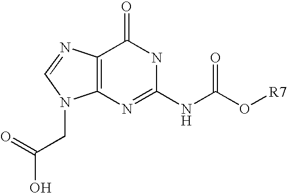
C12=C(N=CN1CC(=O)O)C(=O)NC(NC(=O)O[R7])=N2
